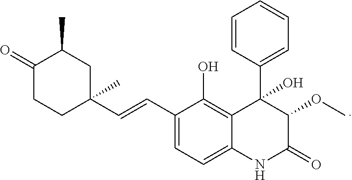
C1(C=CC2=CC=C3C(=C2O)C(C2=CC=CC=C2)(O)C(OC)C(=O)N3)(C)CC(C)C(=O)CC1
